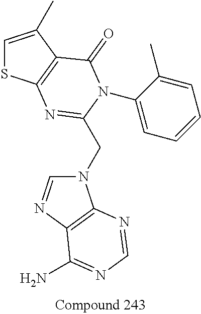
C1=C(C)C2=C(S1)N=C(CN1C=NC3=C1N=CN=C3N)N(C1=CC=CC=C1C)C2=O
